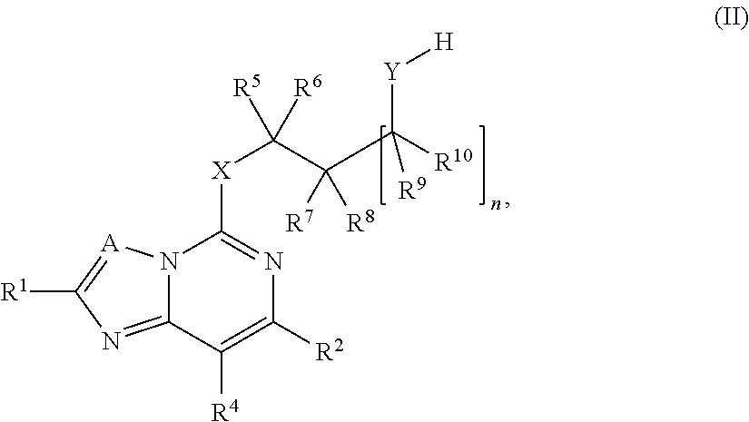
C12=NC([R1])=[A]N1C([X]C(C(C([R10])([Y][H])[R9])([R7])[R8])([R5])[R6])=NC([R2])=C2[R4]
